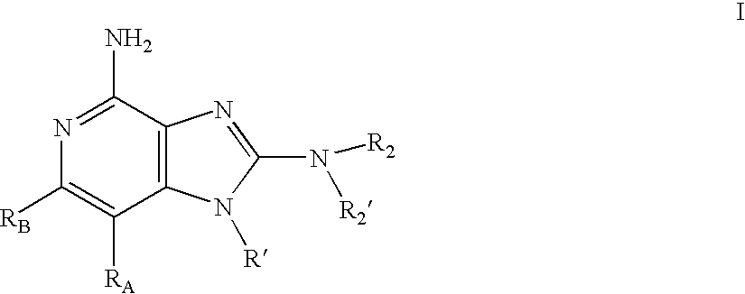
C12=C(C(N)=NC([RB])=C1[RA])N=C(N([R2])[R2])N2[R]
